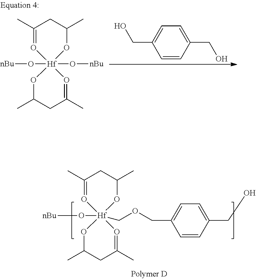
C1(C)=O[Hf]2(O[nBu])(O[nBu])(OC(C)C1)OC(C)CC(C)=O2.C1=CC(CO)=CC=C1CO.C1(C)=O[Hf]2(O[nBu])(COCC3=CC=C(CO)C=C3)(OC(C)C1)OC(C)CC(C)=O2
